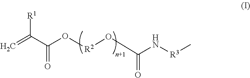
C=C(C(O[R2]OC(N[R3]C)=O)=O)[R1]
